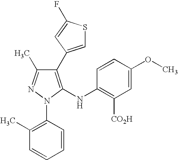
C1(C2=CSC(F)=C2)=C(NC2=C([CO2H])C=C(OC)C=C2)N(C2=C(C)C=CC=C2)N=C1C
